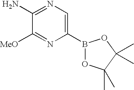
C1(B2OC(C)(C)C(C)(C)O2)=CN=C(N)C([MeO])=N1
